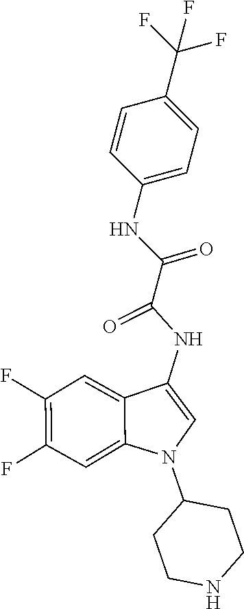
C1(NC(C(=O)NC2=CN(C3CCNCC3)C3=CC(F)=C(F)C=C23)=O)=CC=C(C(F)(F)F)C=C1
